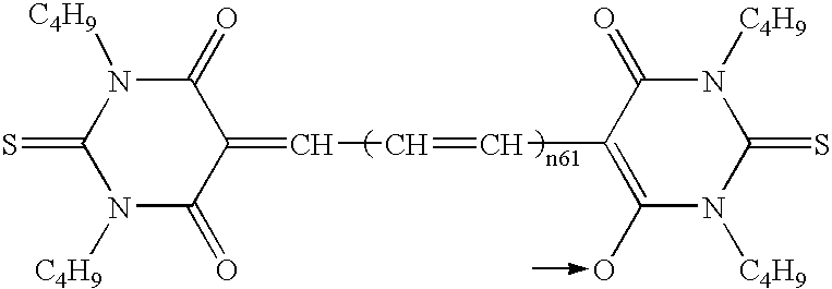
[C4H9]N1C(=S)N([C4H9])C(=O)C(=CC=CC2=C(O-C)N([C4H9])C(=S)N([C4H9])C2=O)C1=O
